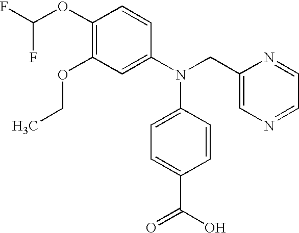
C1(OC(F)F)=C(OCC)C=C(N(CC2=CN=CC=N2)C2=CC=C(C(O)=O)C=C2)C=C1
